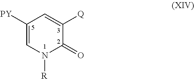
C1([PY])=CN([R])C(=O)C([Q])=C1
